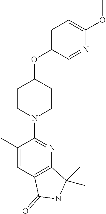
C1CN(C2=NC3=C(C=C2C)C(=O)NC3(C)C)CCC1OC1=CC=C(OC)N=C1
